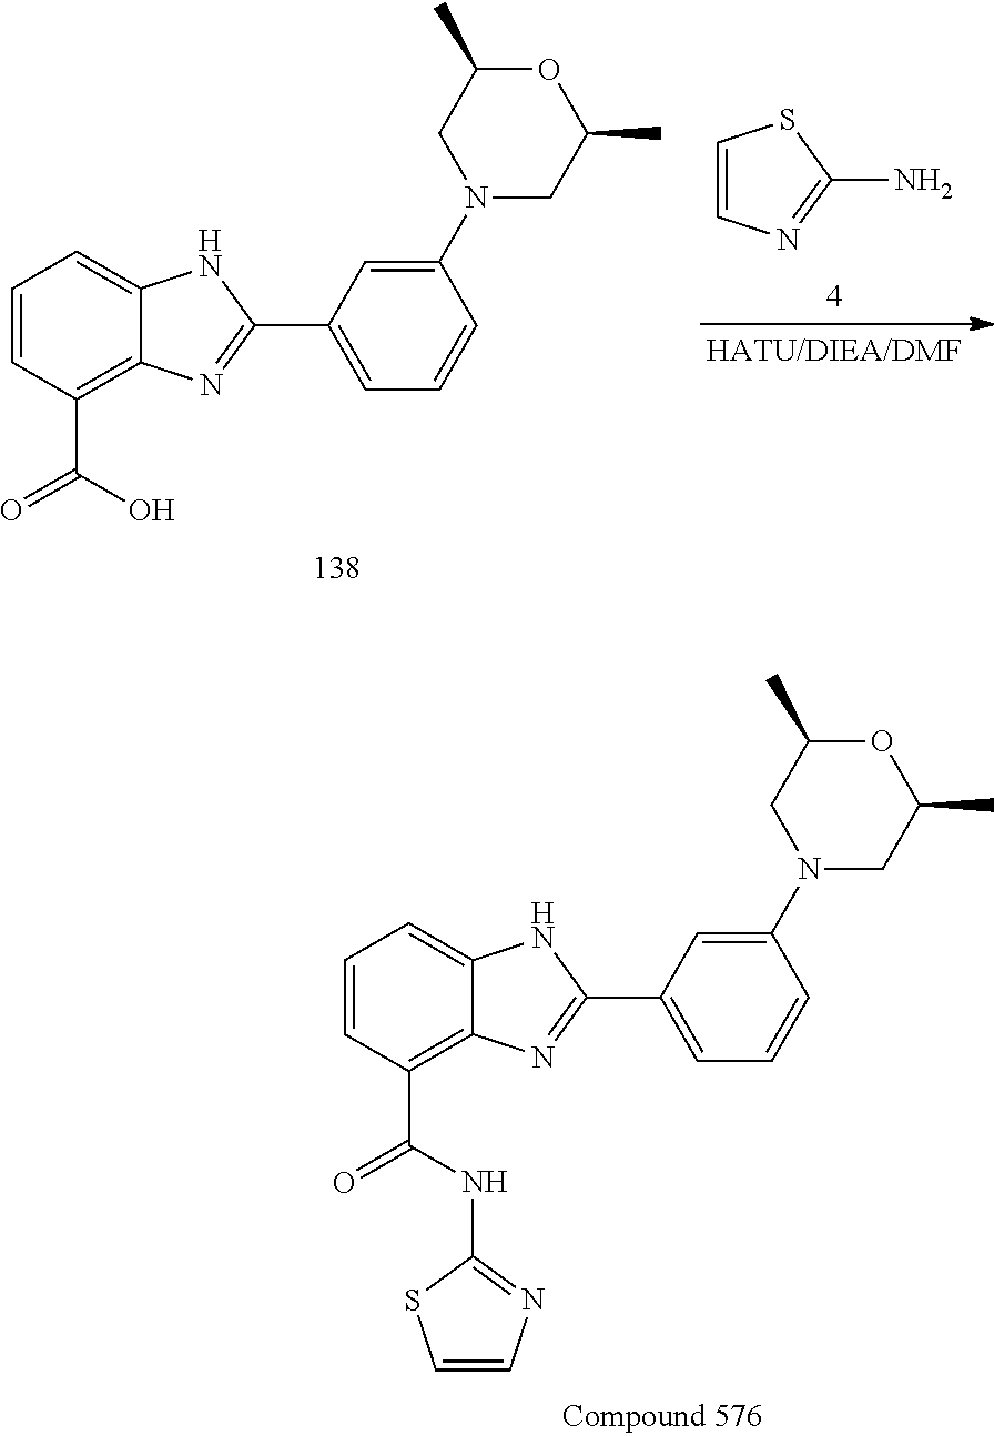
C1=CC(C(=O)O)=C2C(=C1)NC(C1=CC=CC(N3CC(C)OC(C)C3)=C1)=N2.C1=CN=C(N)S1.C1=CC(C(=O)NC2=NC=CS2)=C2C(=C1)NC(C1=CC=CC(N3CC(C)OC(C)C3)=C1)=N2
